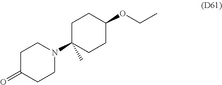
C1C(=O)CCN(C2(C)CCC(OCC)CC2)C1
